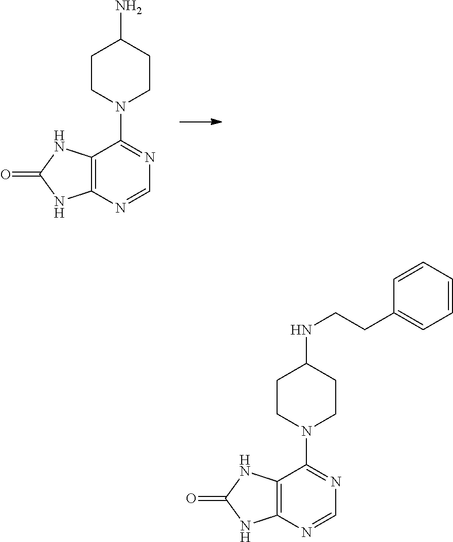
C12=C(C(N3CCC(N)CC3)=NC=N1)NC(=O)N2.C12=C(C(N3CCC(NCCC4=CC=CC=C4)CC3)=NC=N1)NC(=O)N2
